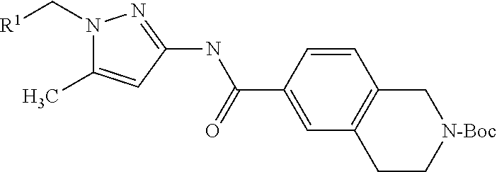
[R1]CN1C(C)=CC(NC(C2=CC3=C(C=C2)C[N-Boc]CC3)=O)=N1
